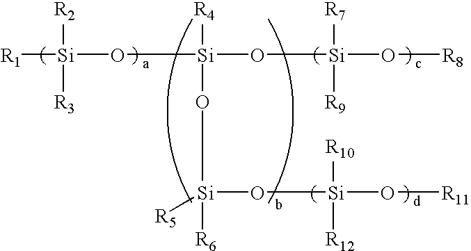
[Si](O[Si](O[R8])([R9])[R7])(O[Si]([R1])([R2])[R3])(O[Si](O[Si](O[R11])([R10])[R12])([R6])[R5])[R4]
